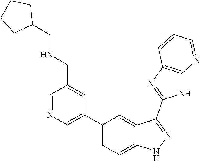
C1=NC=C(C2=CC=C3C(=C2)C(C2=NC4=C(N2)N=CC=C4)=NN3)C=C1CNCC1CCCC1
